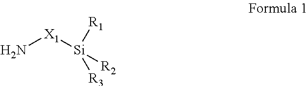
N[X1][Si]([R1])([R3])[R2]
